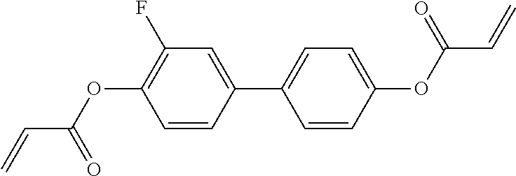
C=CC(OC1=C(F)C=C(C2=CC=C(OC(C=C)=O)C=C2)C=C1)=O
